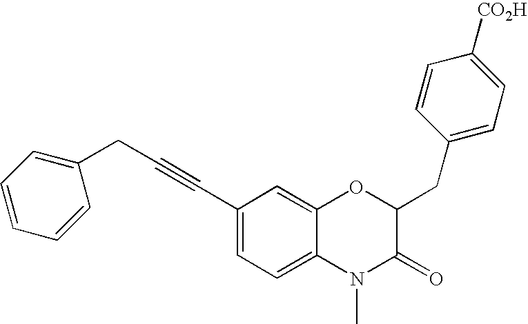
C1(C#CCC2=CC=CC=C2)=CC=C2C(=C1)OC(CC1=CC=C([CO2H])C=C1)C(=O)N2C
